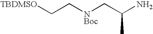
[TBDMSO]CC[NBoc]CC(N)C
